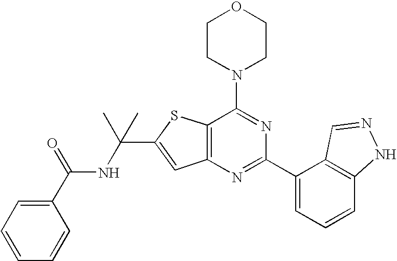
C1CN(C2=NC(C3=CC=CC4=C3C=NN4)=NC3=C2SC(C(NC(C2=CC=CC=C2)=O)(C)C)=C3)CCO1
